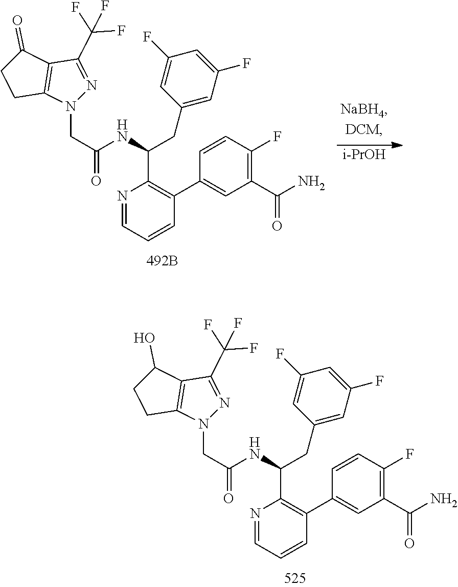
N1(CC(NC(CC2=CC(F)=CC(F)=C2)C2=C(C3=CC(C(N)=O)=C(F)C=C3)C=CC=N2)=O)N=C(C(F)(F)F)C2=C1CCC2O.N1(CC(NC(CC2=CC(F)=CC(F)=C2)C2=C(C3=CC(C(N)=O)=C(F)C=C3)C=CC=N2)=O)N=C(C(F)(F)F)C2=C1CCC2=O.[i-PrOH]
